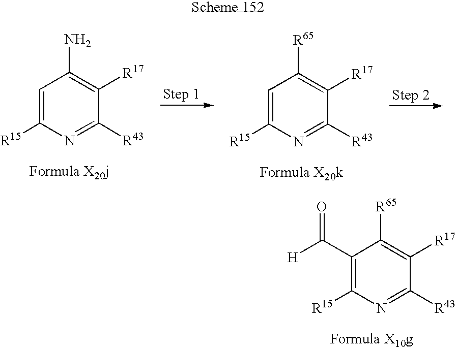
C1(C([H])=O)=C([R15])N=C([R43])C([R17])=C1[R65].C1=C([R15])N=C([R43])C([R17])=C1N.C1=C([R15])N=C([R43])C([R17])=C1[R65]
